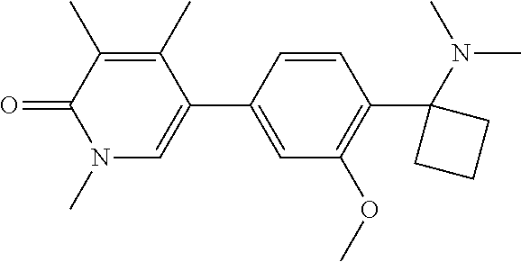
O=C1C(C)=C(C)C(C2=CC(OC)=C(C3(N(C)C)CCC3)C=C2)=CN1C
